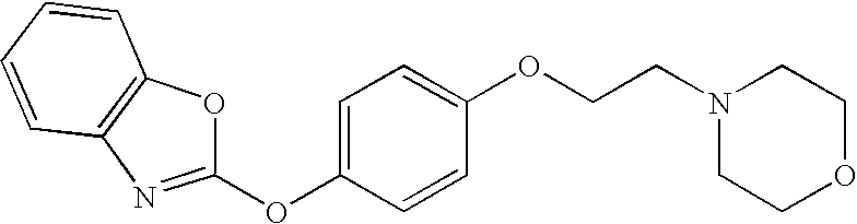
C1=CC=CC2=C1N=C(OC1=CC=C(OCCN3CCOCC3)C=C1)O2
